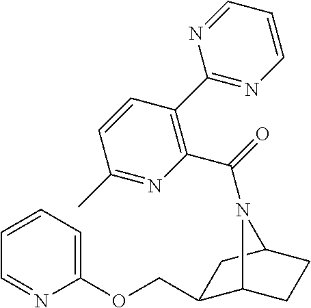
C1(COC2=CC=CC=N2)C2CCC(C1)N2C(=O)C1=C(C2=NC=CC=N2)C=CC(C)=N1
